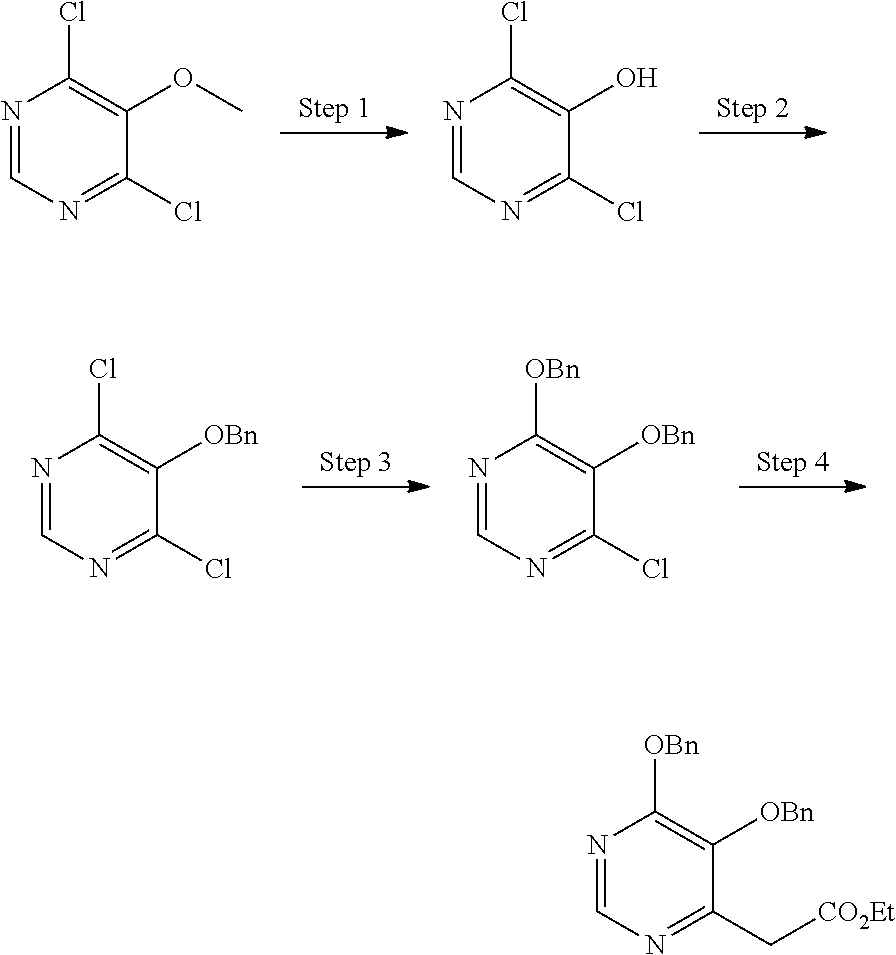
N1=CN=C(Cl)C(OC)=C1Cl.N1=CN=C(Cl)C(O)=C1Cl.N1=CN=C(Cl)C([OBn])=C1Cl.N1=CN=C(Cl)C([OBn])=C1[OBn].N1=CN=C(C[CO2Et])C([OBn])=C1[OBn]
